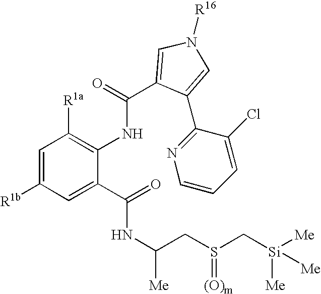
C1=C(C(NC(CS(C[Si]([Me])([Me])[Me])=[(O)m])[Me])=O)C(NC(=O)C2=CN([R16])C=C2C2=NC=CC=C2Cl)=C([R1a])C=C1[R1b]
